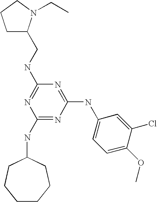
C(NC1=NC(NC2CCCCCC2)=NC(NC2=CC=C(OC)C(Cl)=C2)=N1)C1CCCN1CC
